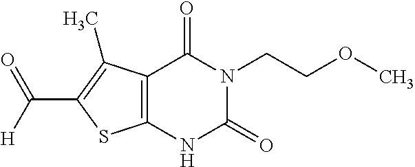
C12=C(NC(=O)N(CCOC)C1=O)SC(C(=O)[H])=C2C
